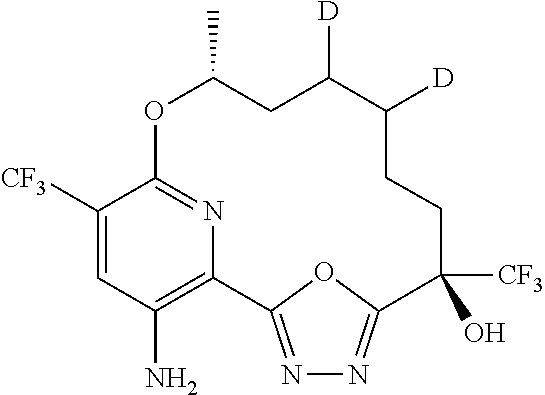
C1([CF3])=CC(N)=C2N=C1OC(C)CC([D])C([D])CCC([CF3])(O)C1=NN=C2O1
